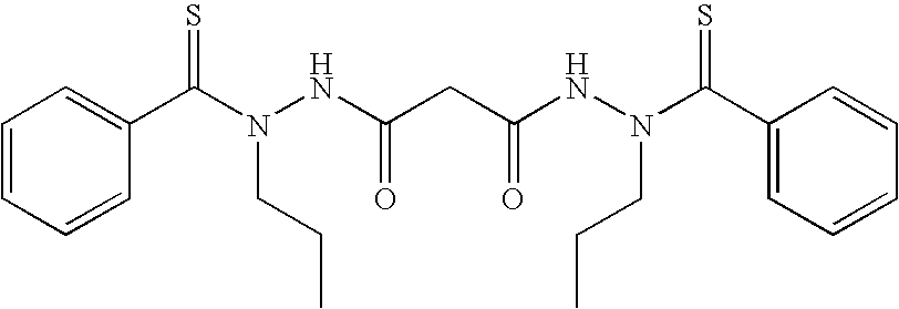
C1=CC=CC(C(N(NC(CC(NN(C(C2=CC=CC=C2)=S)CCC)=O)=O)CCC)=S)=C1
